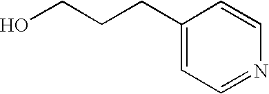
C1(CCCO)=CC=NC=C1
